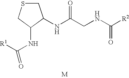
[M].N(C(CNC([R2])=O)=O)C1CSCC1NC([R1])=O
